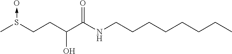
CS(CCC(C(NCCCCCCCC)=O)O)->O
